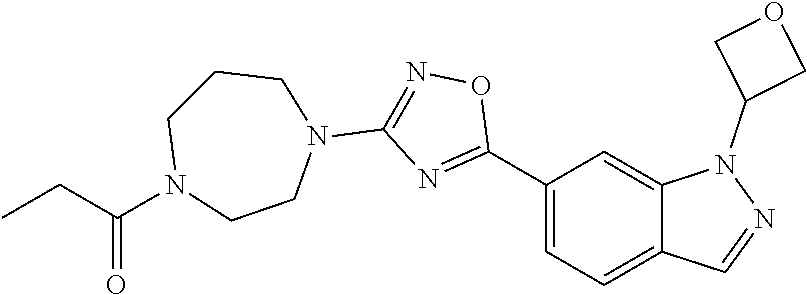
C1(C2=NC(N3CCCN(C(CC)=O)CC3)=NO2)=CC=C2C(=C1)N(C1COC1)N=C2
